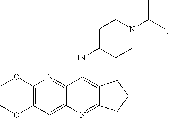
C12=C(NC3CCN(C(C)C)CC3)C3=NC(OC)=C(OC)C=C3N=C1CCC2
